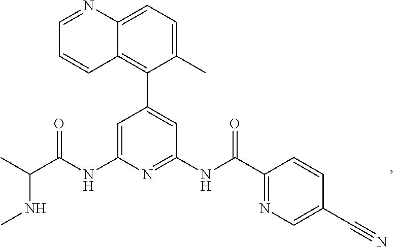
C1=C(NC(C(C)NC)=O)N=C(NC(=O)C2=NC=C(C#N)C=C2)C=C1C1=C2C(=CC=C1C)N=CC=C2
